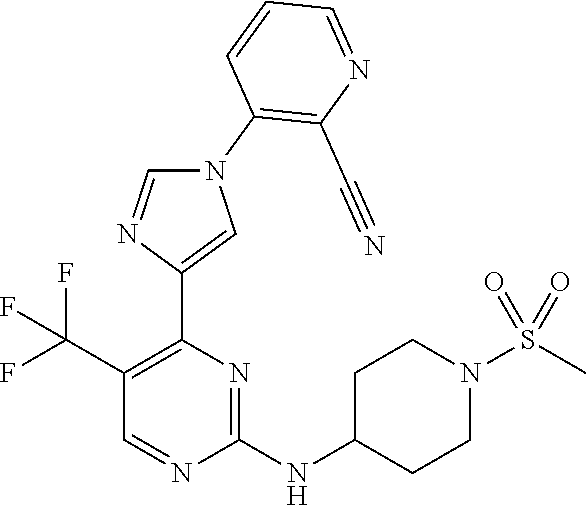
N1(C2=C(C#N)N=CC=C2)C=NC(C2=C(C(F)(F)F)C=NC(NC3CCN(S(C)(=O)=O)CC3)=N2)=C1
